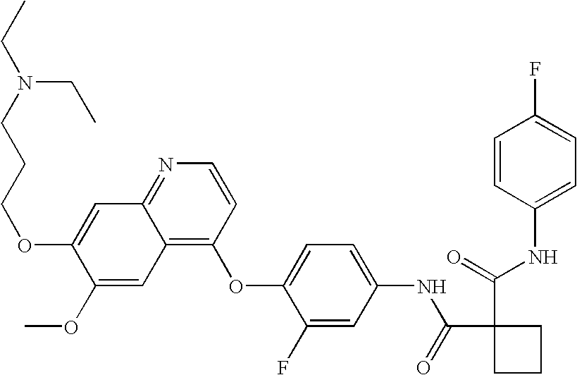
C1=CC(NC(=O)C2(C(=O)NC3=CC=C(OC4=C5C(=NC=C4)C=C(OCCCN(CC)CC)C(OC)=C5)C(F)=C3)CCC2)=CC=C1F
